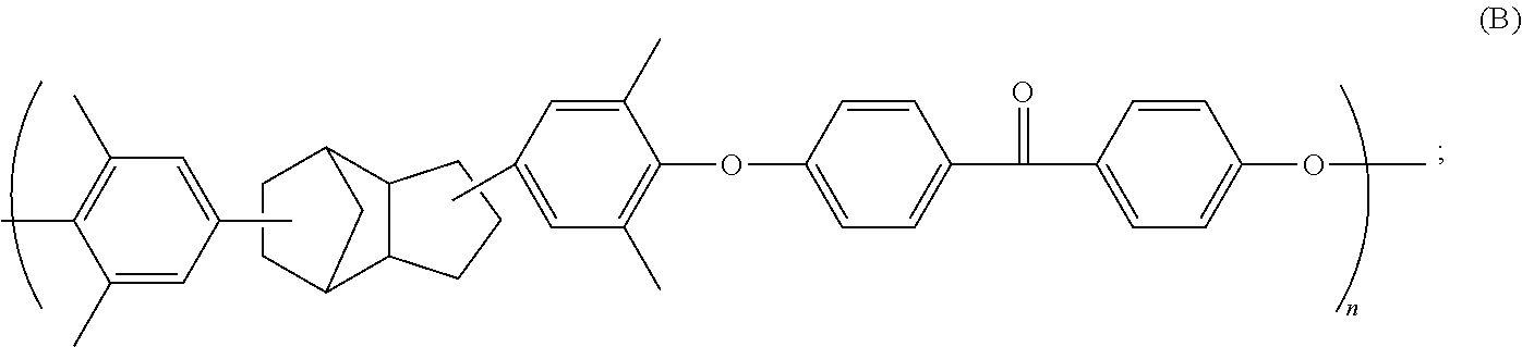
C12C(CCC1)C1CCC2C1.C(C1=CC=C(OC)C=C1)(C1=CC=C(OC2=C(C)C=C(C)C=C2C)C=C1)=O.C1(C)=CC(C)=CC(C)=C1C
